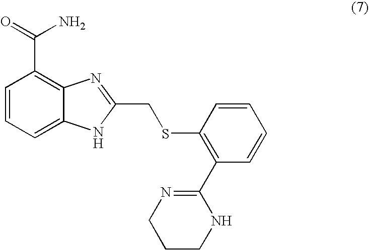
C1=CC=C2C(=C1C(=O)N)N=C(CSC1=C(C3=NCCCN3)C=CC=C1)[N H]2
